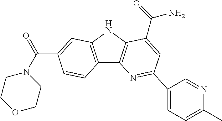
C12=C(NC3=C1N=C(C1=CC=C(C)N=C1)C=C3C(=O)N)C=C(C(N1CCOCC1)=O)C=C2
